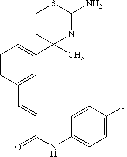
C1CC(C)(C2=CC=CC(C=CC(NC3=CC=C(F)C=C3)=O)=C2)N=C(N)S1
